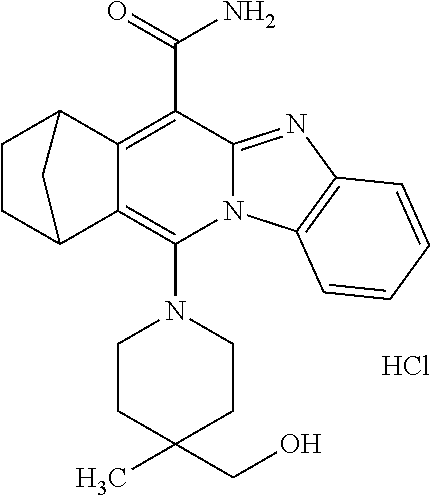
Cl.C12=C(C(=O)N)C3=NC4=C(N3C(N3CCC(C)(CO)CC3)=C1C1CCC2C1)C=CC=C4
